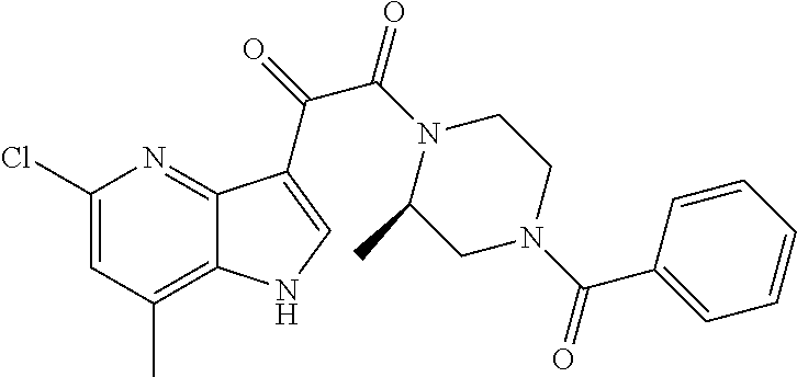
C1(Cl)=CC(C)=C2C(=N1)C(C(=O)C(N1C(C)CN(C(C3=CC=CC=C3)=O)CC1)=O)=CN2
